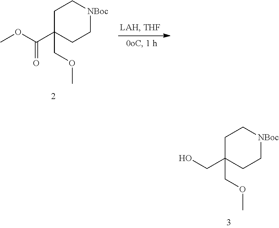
OCC1(COC)CC[NBoc]CC1.O(C(=O)C1(COC)CC[NBoc]CC1)C
